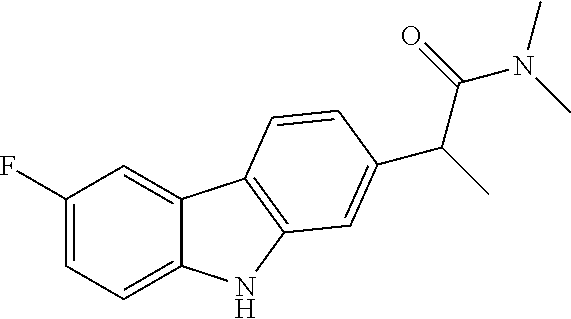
C1(F)=CC=C2C(=C1)C1=C(N2)C=C(C(C)C(=O)N(C)C)C=C1
